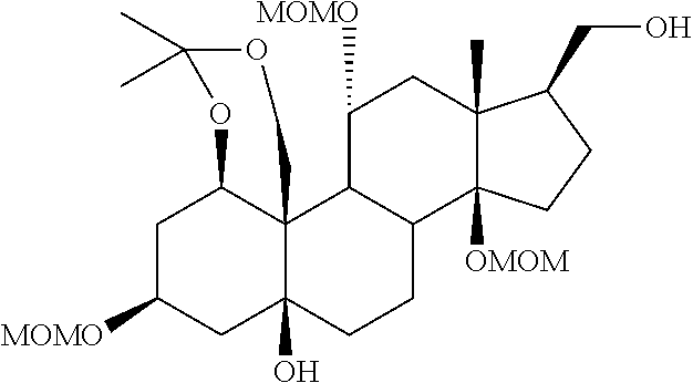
C1C([MOMO])CC2(O)C3(C1OC(C)(C)OC3)C1C(CC2)C2([OMOM])C(C)(CC1[MOMO])C(CO)CC2
